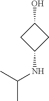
C1(O)CC(NC(C)C)C1
